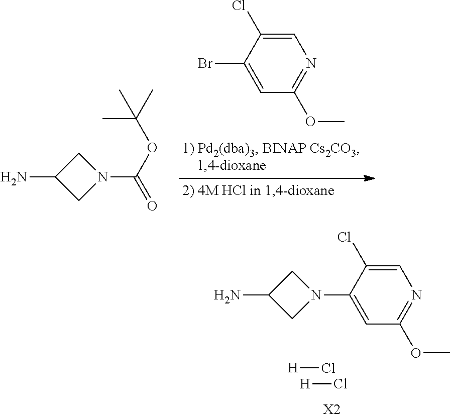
C1(N)CN(C(OC(C)(C)C)=O)C1.C1=C(Cl)C(Br)=CC(OC)=N1.C1(N)CN(C2=CC(OC)=NC=C2Cl)C1.[H]Cl.[H]Cl.[X2]
